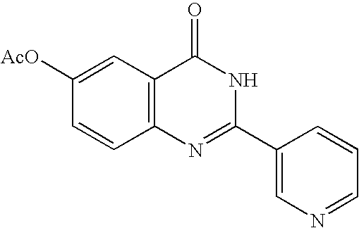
N1=CC=CC(C2=NC3=C(C(=O)N2)C=C([AcO])C=C3)=C1
